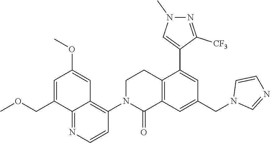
C12=C(C=C(CN3C=NC=C3)C=C1C1=CN(C)N=C1[CF3])C(=O)N(C1=C3C(=NC=C1)C(COC)=CC(OC)=C3)CC2
